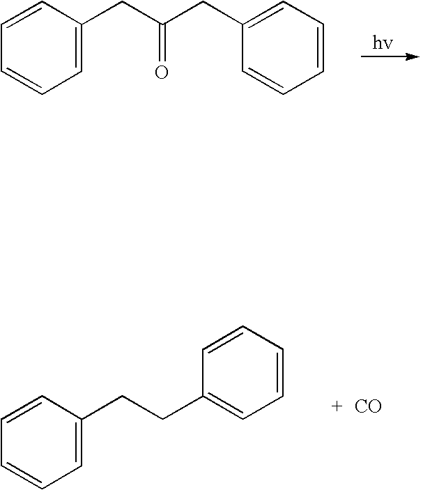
C1=CC(CC(CC2=CC=CC=C2)=O)=CC=C1.C1=CC(CCC2=CC=CC=C2)=CC=C1.[CO]
